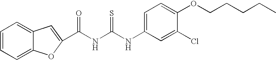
C(NC(NC1=CC=C(OCCCCC)C(Cl)=C1)=S)(=O)C1=CC2=CC=CC=C2O1
